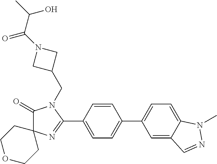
C1(=O)C2(N=C(C3=CC=C(C4=CC=C5C(=C4)C=NN5C)C=C3)N1CC1CN(C(=O)C(C)O)C1)CCOCC2
